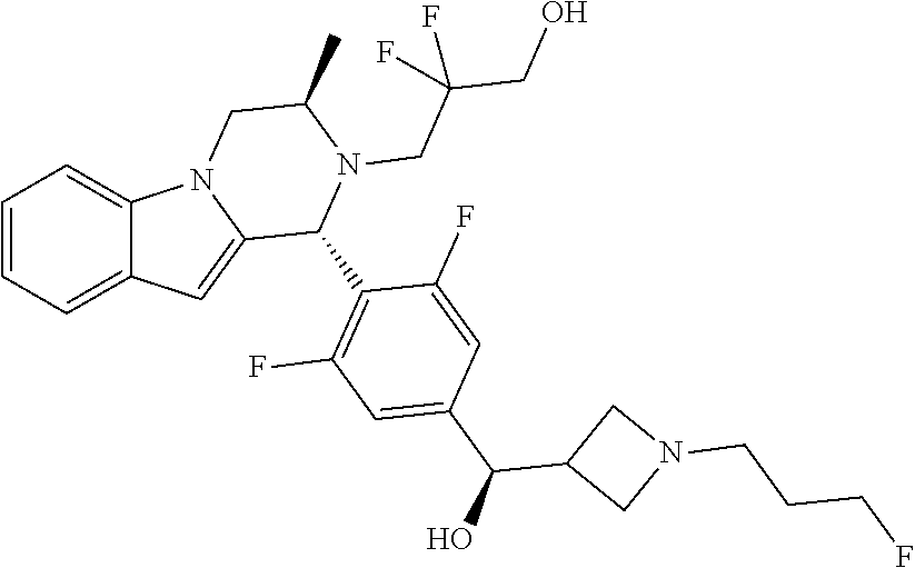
C1=CC=C2C(=C1)N1C(=C2)C(C2=C(F)C=C(C(O)C3CN(CCCF)C3)C=C2F)N(CC(CO)(F)F)C(C)C1
